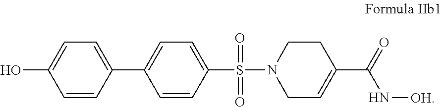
C1=CC(C2=CC=C(S(=O)(=O)N3CC=C(C(=O)N[OH])CC3)C=C2)=CC=C1O
